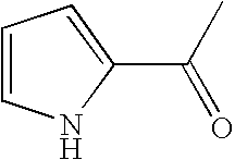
C1=CNC(C(C)=O)=C1
